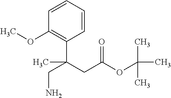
C1=CC=CC(C(CC(OC(C)(C)C)=O)(C)CN)=C1OC
